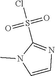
O=S(Cl)(=O)C1=NC=CN1C
